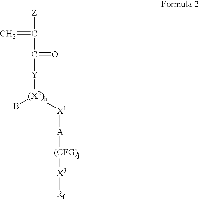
[Y]([(X2)h](B)[X1][A][(CFG)j][X3][Rf])C(=O)C(=C)[Z]
